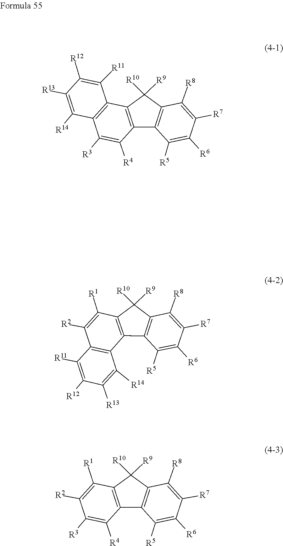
C1([R12])=C([R11])C2=C(C([R14])=C1[R13])C([R3])=C([R4])C1=C2C([R10])([R9])C2=C1C([R5])=C([R6])C([R7])=C2[R8].C12=C(C([R11])=C([R12])C([R13])=C1[R14])C([R2])=C([R1])C1=C2C2=C(C([R8])=C([R7])C([R6])=C2[R5])C1([R10])[R9].C1([R4])=C([R3])C([R2])=C([R1])C2=C1C1=C(C([R8])=C([R7])C([R6])=C1[R5])C2([R10])[R9]
